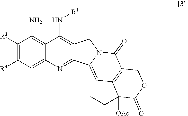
C1([R3])=C([R4])C=C2C(=C1N)C(N[R1])=C1C(=N2)C2=CC3=C(C(=O)N2C1)COC(=O)C3([OAc])CC
